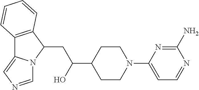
C12=C(C(CC(C3CCN(C4=CC=NC(N)=N4)CC3)O)N3C1=CN=C3)C=CC=C2
